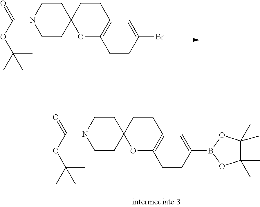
C1CN(C(OC(C)(C)C)=O)CCC12OC1=C(CC2)C=C(Br)C=C1.C1CN(C(OC(C)(C)C)=O)CCC12OC1=C(CC2)C=C(B2OC(C)(C)C(C)(C)O2)C=C1
